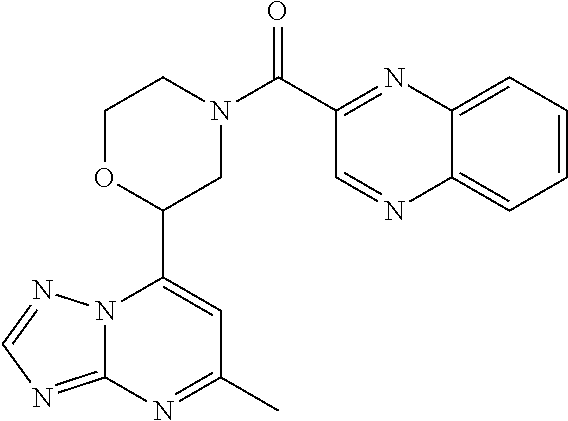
N12C(=NC=N1)N=C(C)C=C2C1CN(C(=O)C2=NC3=CC=CC=C3N=C2)CCO1
